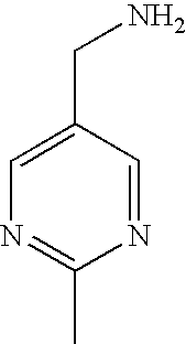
C1=C(CN)C=NC(C)=N1
